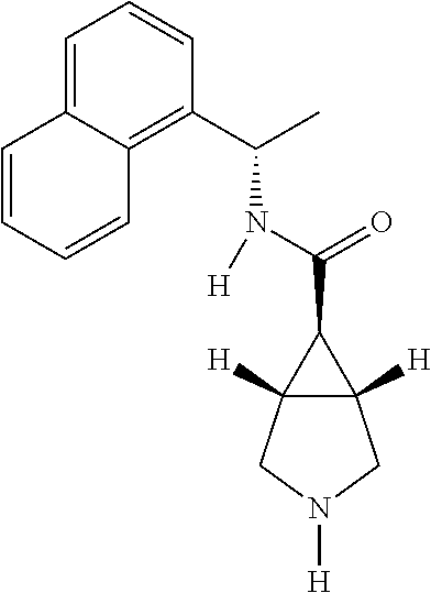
C12([H])C([H])(CN([H])C1)C2C(N([H])C(C)C1=C2C(=CC=C1)C=CC=C2)=O
